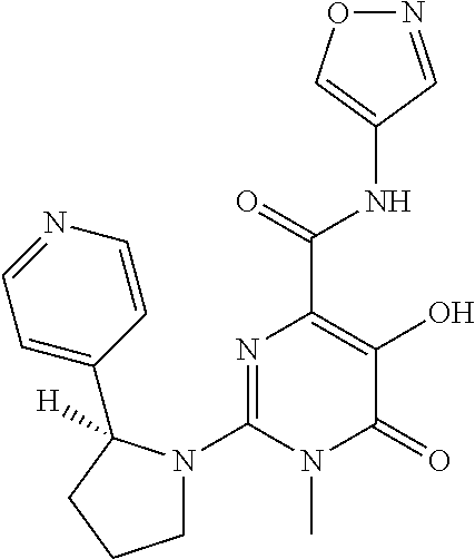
N1=CC(NC(C2=C(O)C(=O)N(C)C(N3CCCC3(C3=CC=NC=C3)[H])=N2)=O)=CO1
